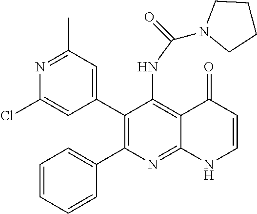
N1=C(C)C=C(C2=C(C3=CC=CC=C3)N=C3C(=C2NC(N2CCCC2)=O)C(=O)C=CN3)C=C1Cl
